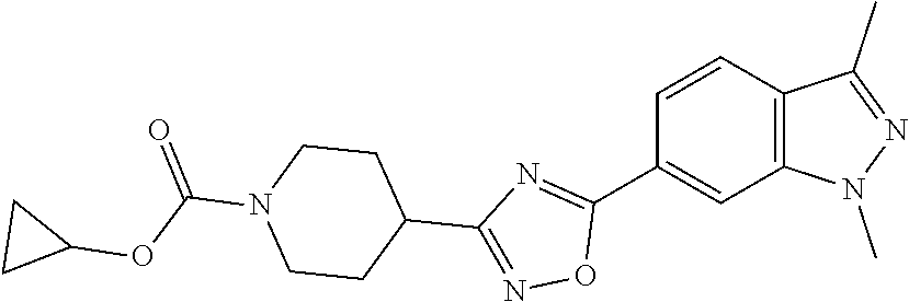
C1(C2=NC(C3CCN(C(=O)OC4CC4)CC3)=NO2)=CC2=C(C=C1)C(C)=NN2C
